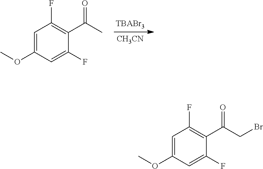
[CH3CN].COC1=CC(F)=C(C(C)=O)C(F)=C1.COC1=CC(F)=C(C(CBr)=O)C(F)=C1
